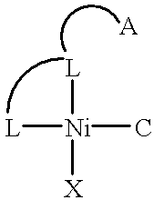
[L][Ni]([L])(C)[X]
